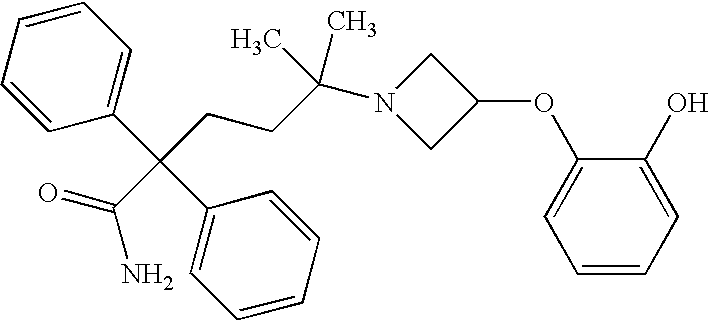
C1=CC=CC(C(C2=CC=CC=C2)(C(=O)N)CCC(N2CC(OC3=CC=CC=C3O)C2)(C)C)=C1
